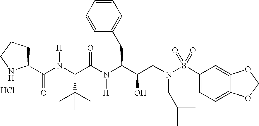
C1(C(N(C(C(N(C(C(CN(S(C2=CC=C3C(=C2)OCO3)(=O)=O)CC(C)C)O)CC2=CC=CC=C2)[H])=O)C(C)(C)C)[H])=O)CCCN1.Cl
